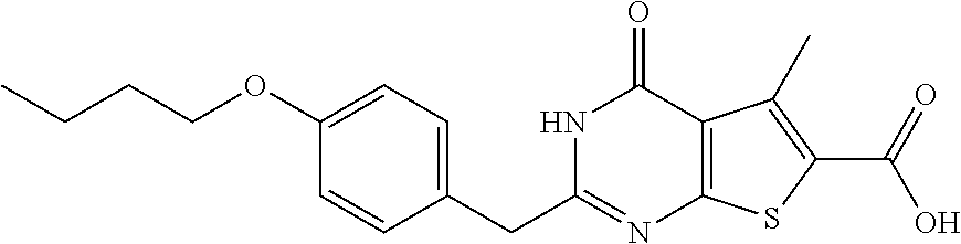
C1(OCCCC)=CC=C(CC2=NC3=C(C(=O)N2)C(C)=C(C(O)=O)S3)C=C1
